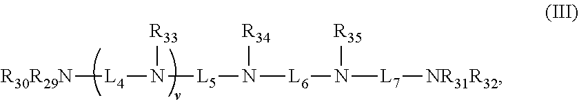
[R30R29N][L4]N([R33])[L5]N([R34])[L6]N([R35])[L7][NR31R32]
